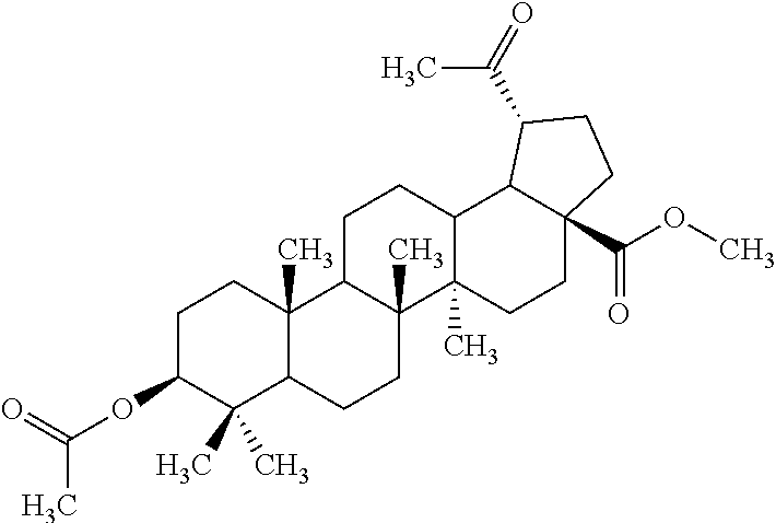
C1C(OC(C)=O)C(C)(C)C2C(C)(C1)C1C(C)(CC2)C2(C)C(CC1)C1C(C(OC)=O)(CC2)CCC1C(C)=O
